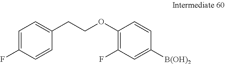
C1=C(F)C=CC(CCOC2=C(F)C=C([B(OH)2])C=C2)=C1
